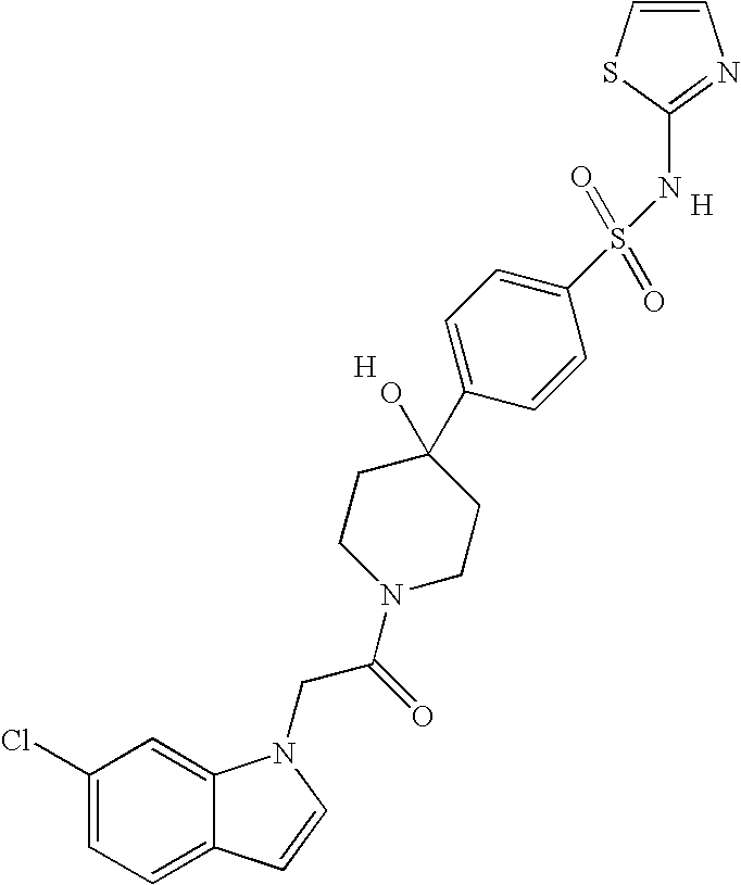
C1(Cl)=CC=C2C(=C1)N(CC(N1CCC(C3=CC=C(S(=O)(=O)NC4=NC=CS4)C=C3)(O)CC1)=O)C=C2.[H].[H]
